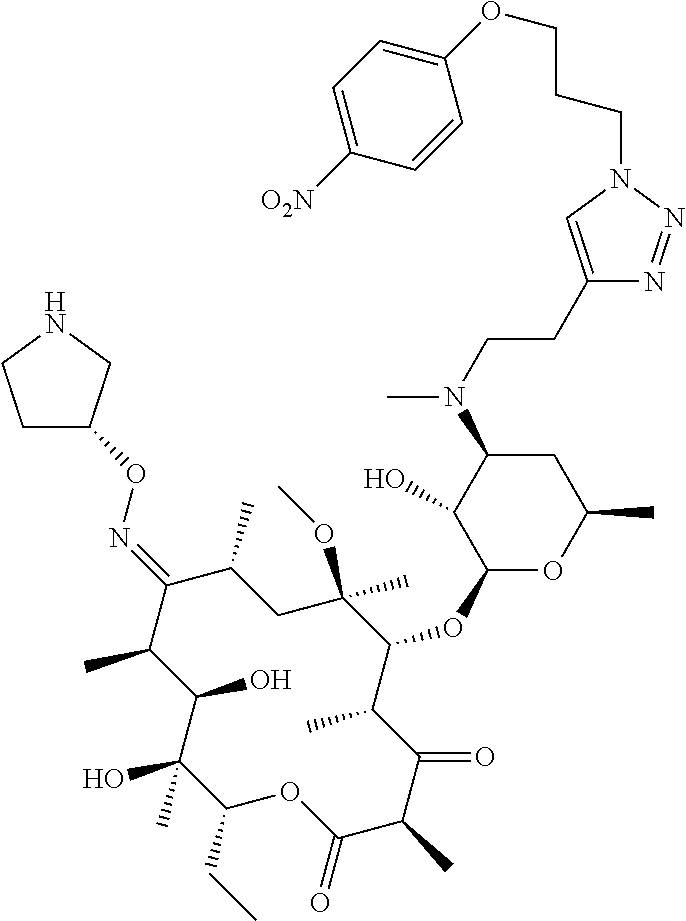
C1(CC)C(C)(O)C(O)C(C)C(=NOC2CCNC2)C(C)CC(OC)(C)C(OC2OC(C)CC(N(C)CCC3=CN(CCCOC4=CC=C([O2N])C=C4)N=N3)C2O)C(C)C(=O)C(C)C(=O)O1
